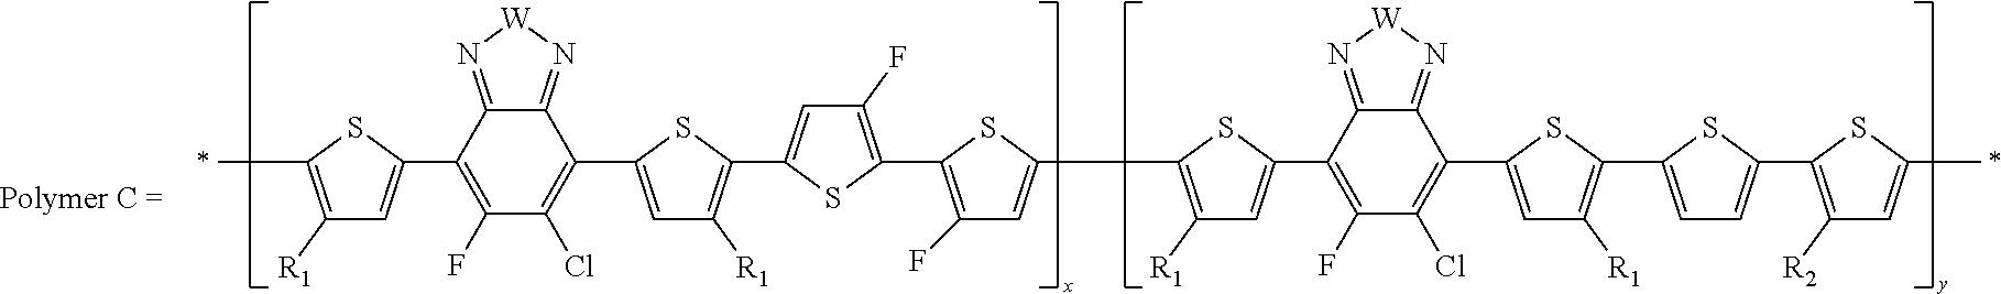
C1(F)=C(C2=CC([R1])=C(C)S2)C2=N[W]N=C2C(C2=CC([R1])=C(C3=CC(F)=C(C4=C(F)C=C(C5=C([R1])C=C(C6=C(F)C(Cl)=C(C7=CC([R1])=C(C8=CC=C(C9=C([R2])C=C(C)S9)S8)S7)C7=N[W]N=C76)S5)S4)S3)S2)=C1Cl
